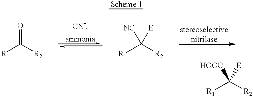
[R2]C([R1])([E])[HOOC].[R1]C([R2])=O.[R2]C([R1])([E])[NC]
